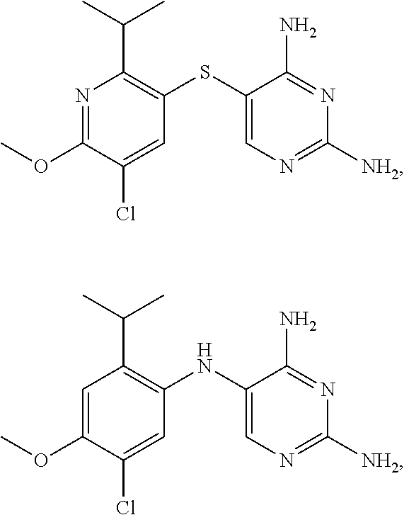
N1=C(OC)C(Cl)=CC(SC2=CN=C([NH2])N=C2N)=C1C(C)C.C1=C(OC)C(Cl)=CC(NC2=CN=C([NH2])N=C2N)=C1C(C)C
